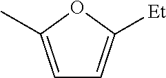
C1=C(C)OC([Et])=C1
